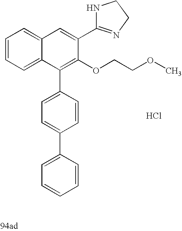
C1=C(C2=NCCN2)C(OCCOC)=C(C2=CC=C(C3=CC=CC=C3)C=C2)C2=CC=CC=C12.Cl
